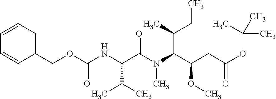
C(OC(NC(C(C)C)C(N(C)C(C(C)CC)C(CC(=O)OC(C)(C)C)OC)=O)=O)C1=CC=CC=C1
